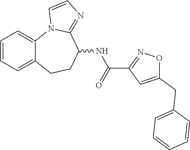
C12=CC=CC=C1CCC(NC(=O)C1=NOC(CC3=CC=CC=C3)=C1)C1=NC=CN21
